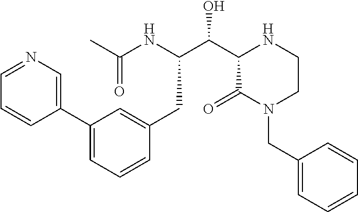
C1(C2=CN=CC=C2)=CC=CC(CC(C(C2C(=O)N(CC3=CC=CC=C3)CCN2)O)NC(C)=O)=C1
